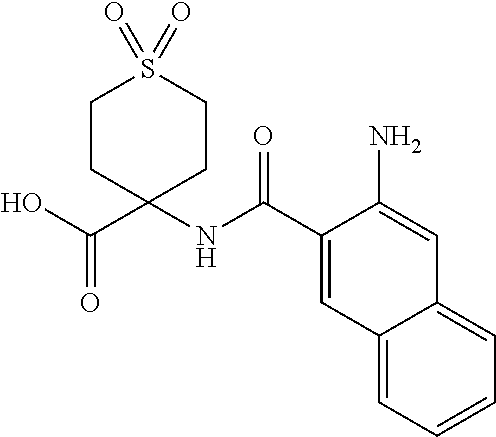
C1CC(C(O)=O)(NC(C2=CC3=CC=CC=C3C=C2N)=O)CCS1(=O)=O
